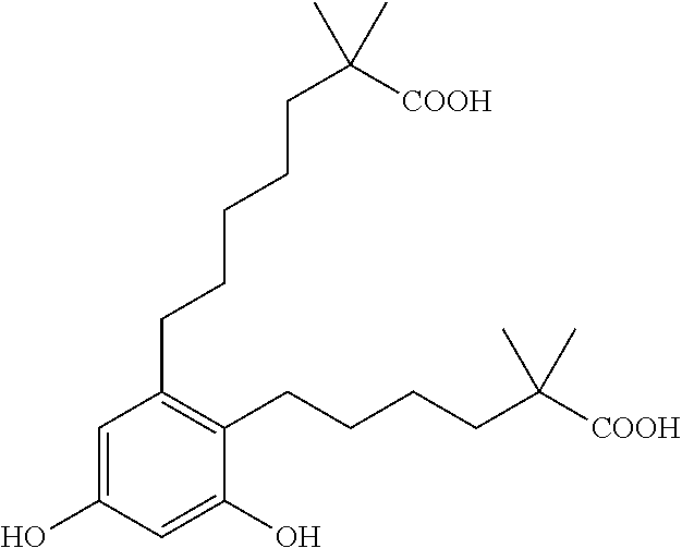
C1=C(O)C=C(O)C(CCCCC([COOH])(C)C)=C1CCCCCC(C)([COOH])C
